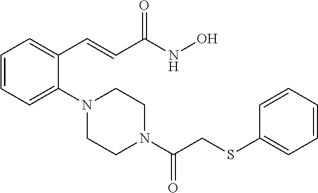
C1=CC=C(N2CCN(C(CSC3=CC=CC=C3)=O)CC2)C(C=CC(NO)=O)=C1
